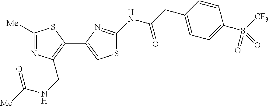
C1([Me])=NC(CNC(=O)[Me])=C(C2=CSC(NC(CC3=CC=C(S([CF3])(=O)=O)C=C3)=O)=N2)S1
